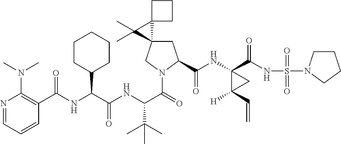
C1C2(CN(C(=O)C(NC(C(NC(=O)C3=C(N(C)C)N=CC=C3)C3CCCCC3)=O)C(C)(C)C)C1C(NC1(C(NS(N3CCCC3)(=O)=O)=O)C([H])(C=C)C1)=O)C1(C2(C)C)CCC1
